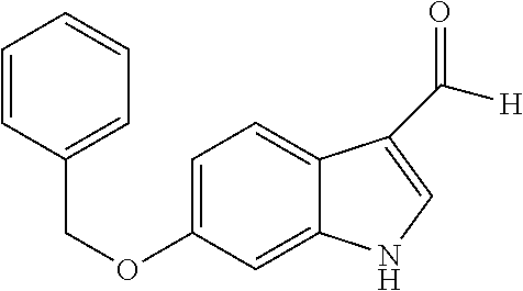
C1(OCC2=CC=CC=C2)=CC=C2C(=C1)NC=C2C([H])=O
